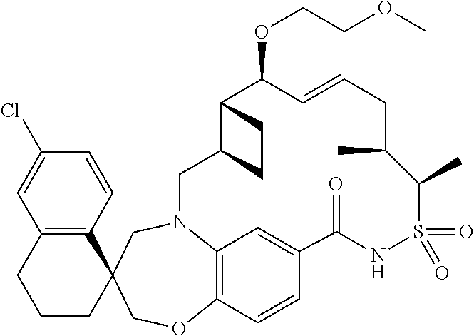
C1CC2(C3=C(C1)C=C(Cl)C=C3)COC1=C3N(C2)CC2CCC2C(OCCOC)C=CCC(C)C(C)S(=O)(=O)NC(=O)C(=C3)C=C1
